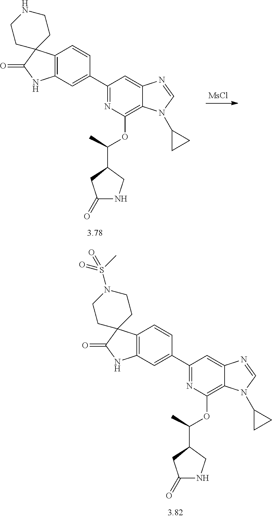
C1(C2=CC3=C(C=C2)C2(C(=O)N3)CCN(S(C)(=O)=O)CC2)=NC(OC(C)C2CC(=O)NC2)=C2C(=C1)N=CN2C1CC1.C1(C2=CC3=C(C=C2)C2(C(=O)N3)CCNCC2)=NC(OC(C)C2CC(=O)NC2)=C2C(=C1)N=CN2C1CC1.[MsCl]
